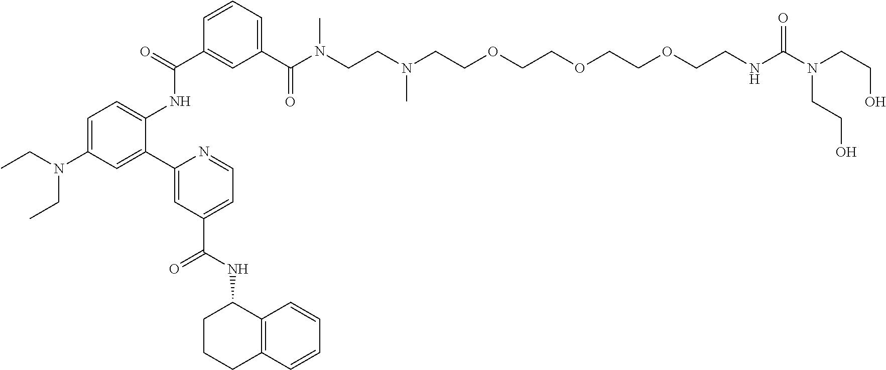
C1(C2=CC(N(CC)CC)=CC=C2NC(C2=CC(C(N(CCN(CCOCCOCCOCCNC(=O)N(CCO)CCO)C)C)=O)=CC=C2)=O)=CC(C(NC2CCCC3=C2C=CC=C3)=O)=CC=N1
